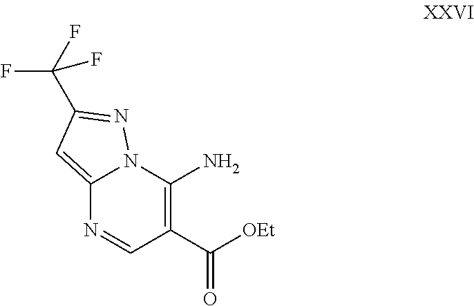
C12=CC(C(F)(F)F)=NN1C(N)=C(C([OEt])=O)C=N2
